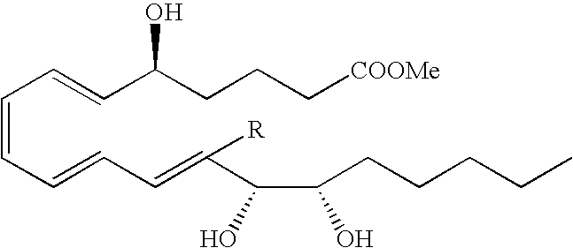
C(=CC=CC(CCC[COOMe])O)C=CC=C(C(C(CCCCC)O)O)[R]
